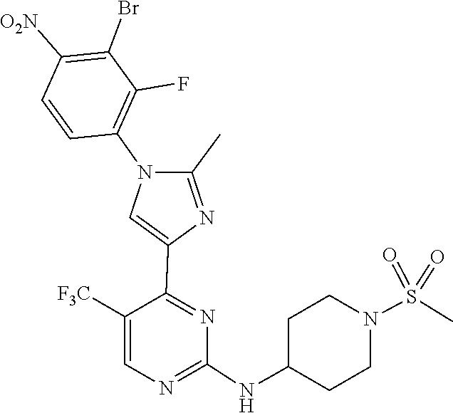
C1(NC2CCN(S(=O)(=O)C)CC2)=NC=C([F3C])C(C2=CN(C3=C(F)C(Br)=C([O2N])C=C3)C(C)=N2)=N1
